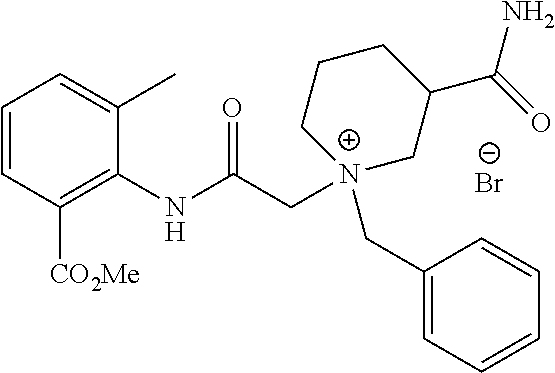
C1=CC([CO2Me])=C(NC(C[N+]2(CC3=CC=CC=C3)CC(C(=O)N)CCC2)=O)C(C)=C1.[Br-]
